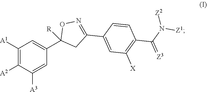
C1([A1])=C([A2])C([A3])=CC(C2([R])CC(C3=CC([X])=C(C(N([Z1])[Z2])=[Z3])C=C3)=NO2)=C1
